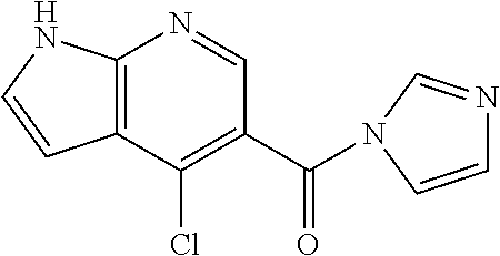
C12=C(C(Cl)=C(C(=O)N3C=NC=C3)C=N1)C=CN2
